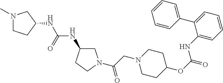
N1(C)CCC(NC(NC2CN(C(CN3CCC(OC(=O)NC4=CC=CC=C4C4=CC=CC=C4)CC3)=O)CC2)=O)C1
